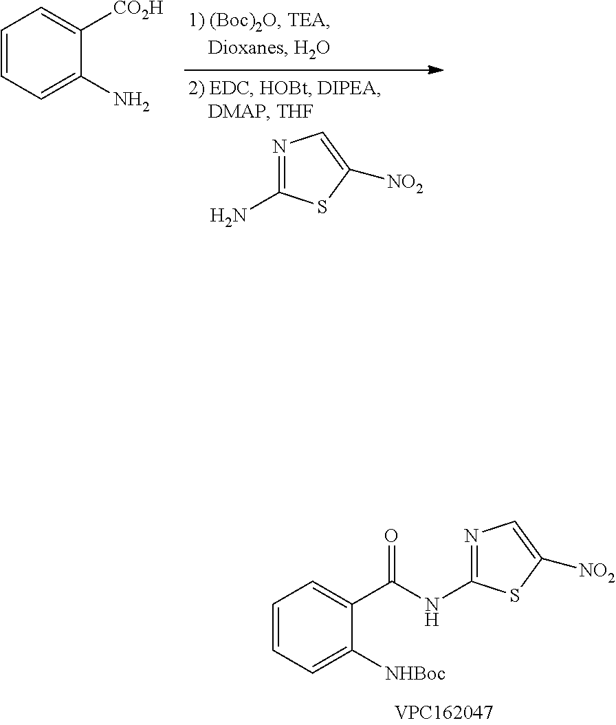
C1=CC=C([NHBoc])C(C(NC2=NC=C([NO2])S2)=O)=C1.C1=CC=C(N)C([CO2H])=C1.N1=C(N)SC([NO2])=C1
